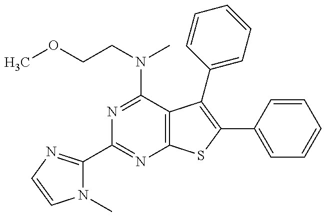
N1(C)C(C2=NC3=C(C(N(CCOC)C)=N2)C(C2=CC=CC=C2)=C(C2=CC=CC=C2)S3)=NC=C1
